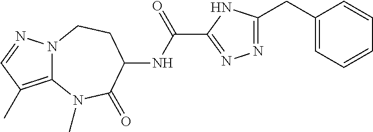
N12C(=C(C)C=N1)N(C)C(=O)C(NC(C1=NN=C(CC3=CC=CC=C3)N1)=O)CC2
